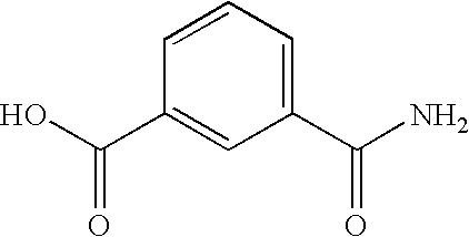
C1=CC(C(O)=O)=CC(C(N)=O)=C1
